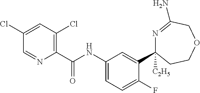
C1(C(NC2=CC=C(F)C(C3([C2H5])N=C(N)COCC3)=C2)=O)=C(Cl)C=C(Cl)C=N1
